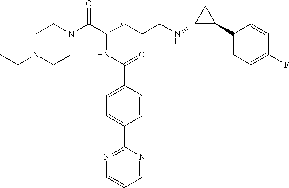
C1N(C(C)C)CCN(C(C(CCCNC2C(C3=CC=C(F)C=C3)C2)NC(C2=CC=C(C3=NC=CC=N3)C=C2)=O)=O)C1
